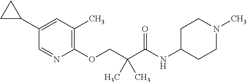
C1(C2CC2)=CC(C)=C(OCC(C(NC2CCN(C)CC2)=O)(C)C)N=C1
